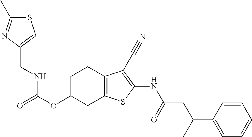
O(C1CC2=C(CC1)C(C#N)=C(NC(CC(C1=CC=CC=C1)C)=O)S2)C(NCC1=CSC(C)=N1)=O
